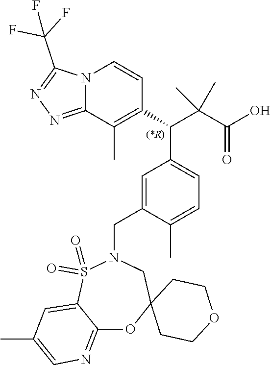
C1=C2C(=NC=C1C)OC1(CN(CC3=CC(C(C(C(O)=O)(C)C)C4=C(C)C5=NN=C(C(F)(F)F)N5C=C4)=CC=C3C)S2(=O)=O)CCOCC1
